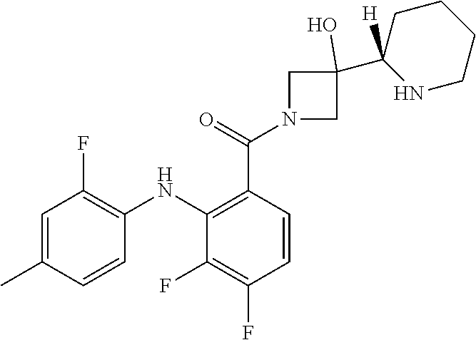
C1=C(C)C=CC(NC2=C(C(N3CC(C4([H])NCCCC4)(O)C3)=O)C=CC(F)=C2F)=C1F
